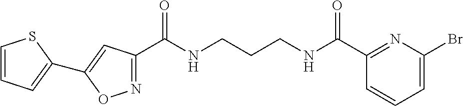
C1(C(NCCCNC(C2=NC(Br)=CC=C2)=O)=O)=NOC(C2=CC=CS2)=C1
